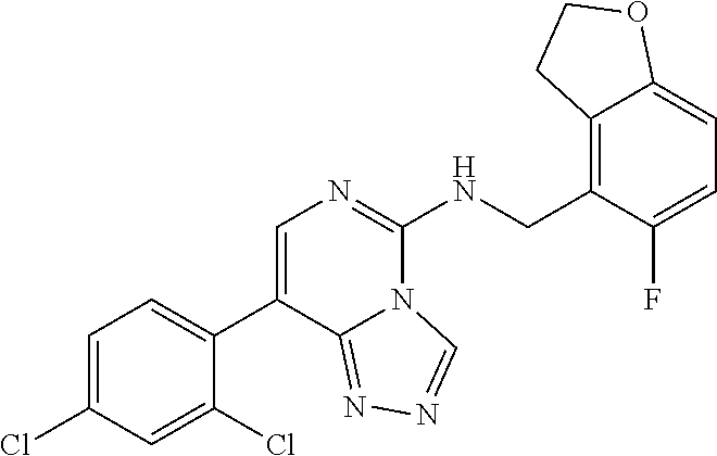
C1=C(Cl)C=C(Cl)C(C2=CN=C(NCC3=C4C(=CC=C3F)OCC4)N3C2=NN=C3)=C1
